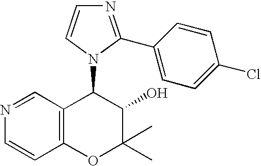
N1=CC2=C(C=C1)OC(C)(C)C(O)C2N1C(C2=CC=C(Cl)C=C2)=NC=C1
